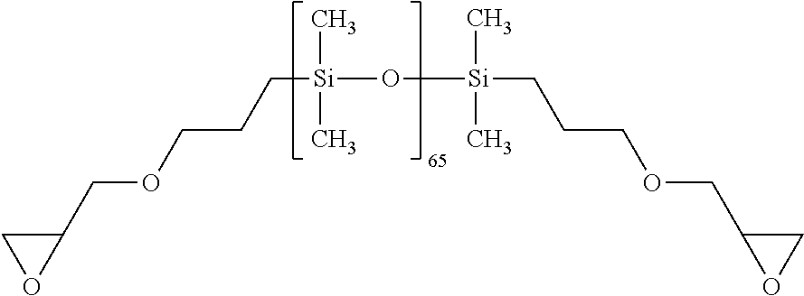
C1(COCCC[Si](O[Si](C)(C)CCCOCC2OC2)(C)C)CO1
